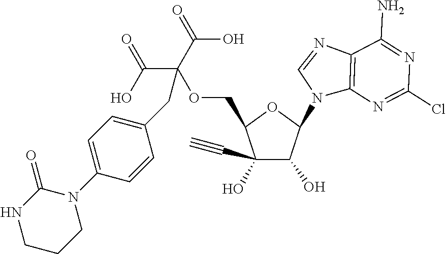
C1(C#C)(O)C(O)C(N2C3=C(N=C2)C(N)=NC(Cl)=N3)OC1COC(C(O)=O)(C(O)=O)CC1=CC=C(N2C(=O)NCCC2)C=C1
